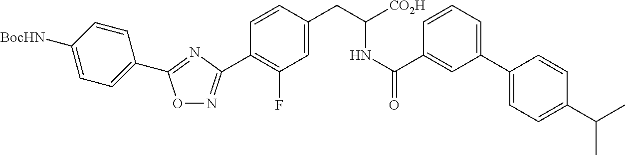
O1N=C(C2=C(F)C=C(CC(NC(C3=CC(C4=CC=C(C(C)C)C=C4)=CC=C3)=O)[CO2H])C=C2)N=C1C1=CC=C([BocHN])C=C1
